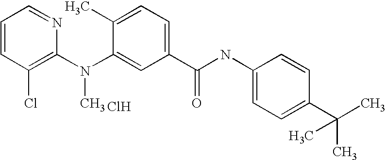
C1=CC(Cl)=C(N(C2=CC(C(NC3=CC=C(C(C)(C)C)C=C3)=O)=CC=C2C)C)N=C1.Cl
